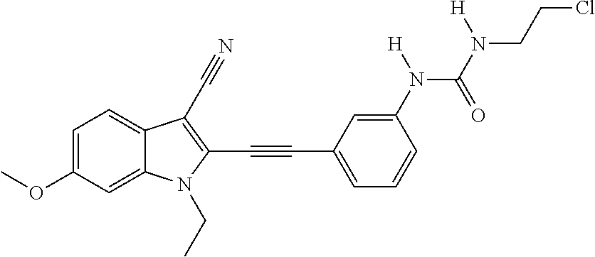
C1=C(OC)C=C2C(=C1)C(C#N)=C(C#CC1=CC=CC(N(C(N(CCCl)[H])=O)[H])=C1)N2CC
